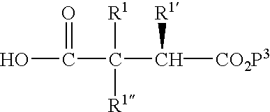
C(C([R1])([R1])C([CO2P3])[R1])(O)=O
